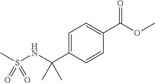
C(C1=CC=C(C(OC)=O)C=C1)(NS(=O)(C)=O)(C)C
